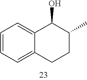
C1=CC=C2C(=C1)C(O)C(C)CC2
